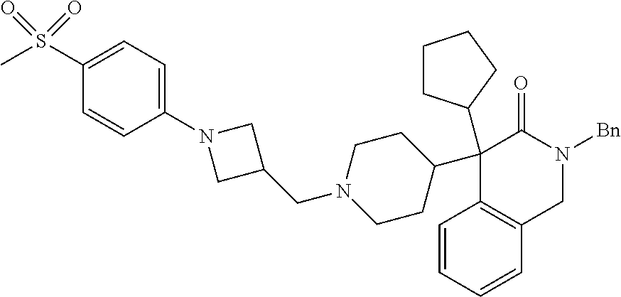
C1(C2(C3CCCC3)C3=C(C=CC=C3)CN([Bn])C2=O)CCN(CC2CN(C3=CC=C(S(C)(=O)=O)C=C3)C2)CC1
